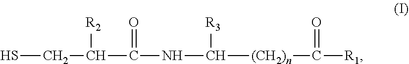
SCC(C(=O)NC([R3])[(CH2)n]C(=O)[R1])[R2]
